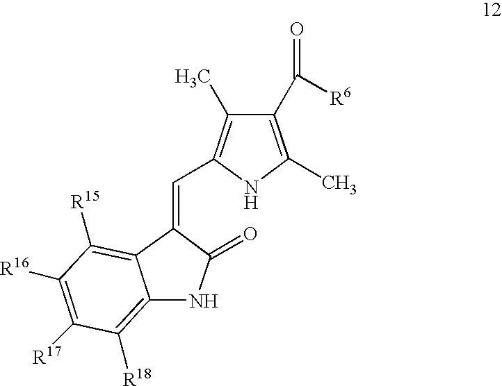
C1([R18])=C2C(=C([R15])C([R16])=C1[R17])C(=CC1=C(C)C(C([R6])=O)=C(C)N1)C(=O)N2
